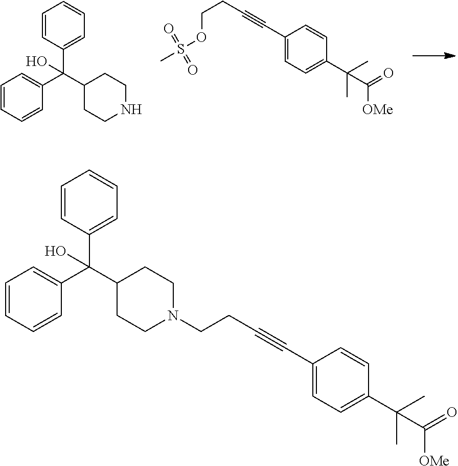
C1=CC(C(C2CCNCC2)(C2=CC=CC=C2)O)=CC=C1.C(CC#CC1=CC=C(C(C)(C)C(=O)[OMe])C=C1)OS(C)(=O)=O.C1=CC(C(C2CCN(CCC#CC3=CC=C(C(C)(C)C(=O)[OMe])C=C3)CC2)(C2=CC=CC=C2)O)=CC=C1
